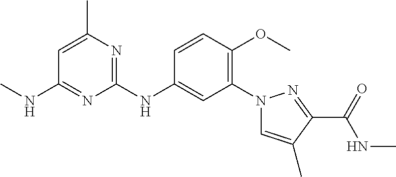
C1(N2C=C(C)C(C(NC)=O)=N2)=C(OC)C=CC(NC2=NC(C)=CC(NC)=N2)=C1
